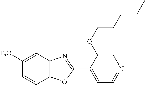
C12=C(C=C([F3C])C=C1)N=C(C1=CC=NC=C1OCCCCC)O2
